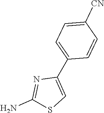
C1(N)=NC(C2=CC=C([CN])C=C2)=CS1
